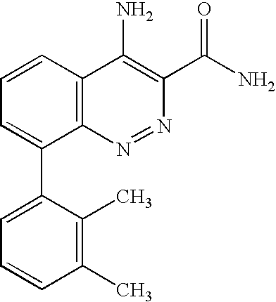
C1=CC2=C(C(C3=CC=CC(C)=C3C)=C1)N=NC(C(N)=O)=C2N
